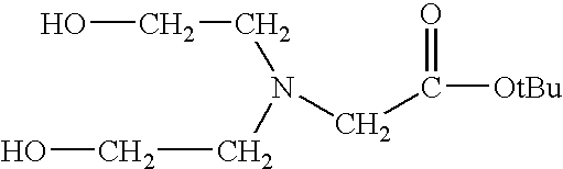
OCCN(CC([OtBu])=O)CCO
